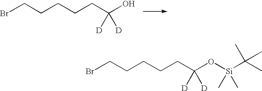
BrCCCCCC(O)([D])[D].BrCCCCCC(O[Si](C(C)(C)C)(C)C)([D])[D]
